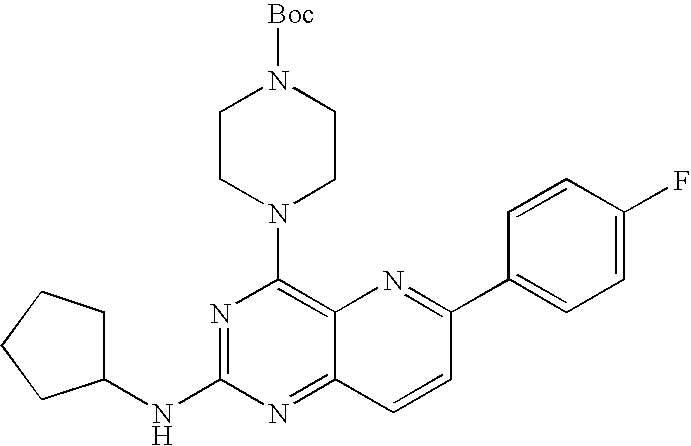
C12=C(N3CCN([Boc])CC3)N=C(NC3CCCC3)N=C1C=CC(C1=CC=C(F)C=C1)=N2
